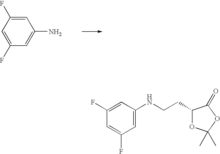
C1=C(F)C=C(F)C=C1N.C1=C(NCCC2OC(C)(C)OC2=O)C=C(F)C=C1F
